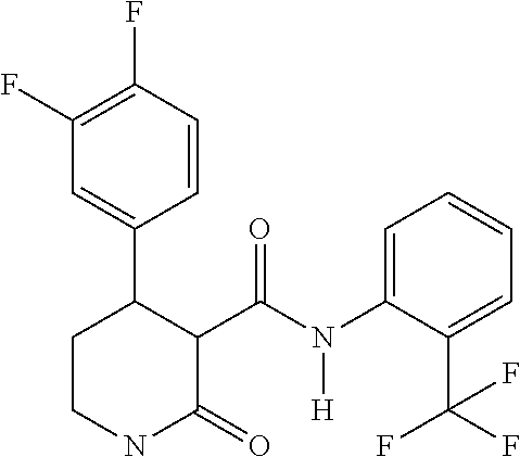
C1(F)=C(F)C=CC(C2CCNC(=O)C2C(N(C2=CC=CC=C2C(F)(F)F)[H])=O)=C1
